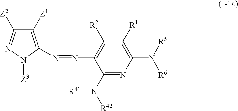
C1(N([R41])[R42])=NC(N([R5])[R6])=C([R1])C([R2])=C1N=NC1=C([Z1])C([Z2])=NN1[Z3]
